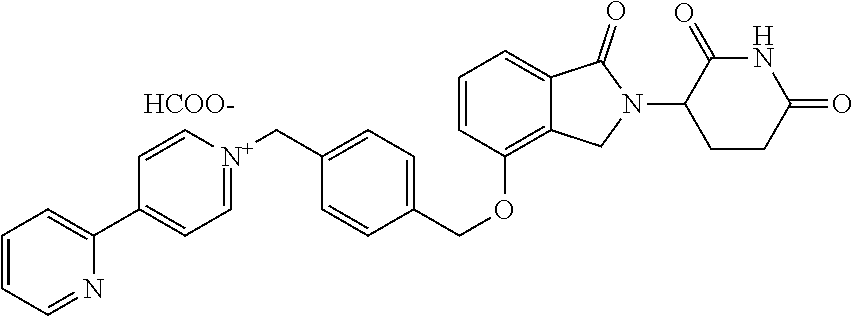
C1=CC(OCC2=CC=C(C[N+]3=CC=C(C4=CC=CC=N4)C=C3)C=C2)=C2C(=C1)C(=O)N(C1CCC(=O)NC1=O)C2.[HCOO-]
